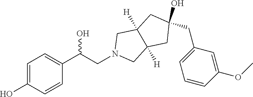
C1=C(O)C=CC(C(CN2CC3([H])C([H])(C2)CC(CC2=CC=CC(OC)=C2)(O)C3)O)=C1
